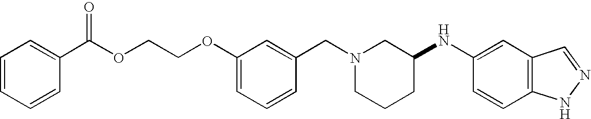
C1(OCCOC(C2=CC=CC=C2)=O)=CC=CC(CN2CCCC(NC3=CC4=C(C=C3)NN=C4)C2)=C1
